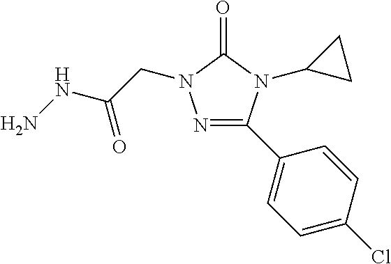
N1=C(C2=CC=C(Cl)C=C2)N(C2CC2)C(=O)N1CC(NN)=O
